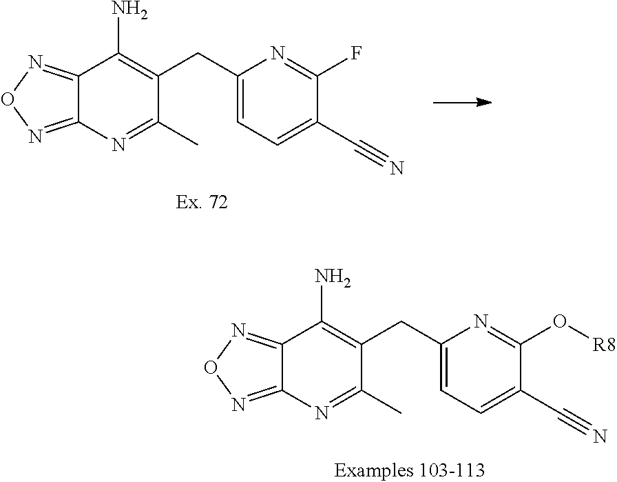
C12=NON=C1N=C(C)C(CC1=CC=C(C#N)C(F)=N1)=C2N.C12=NON=C1N=C(C)C(CC1=CC=C(C#N)C(O[R8])=N1)=C2N
